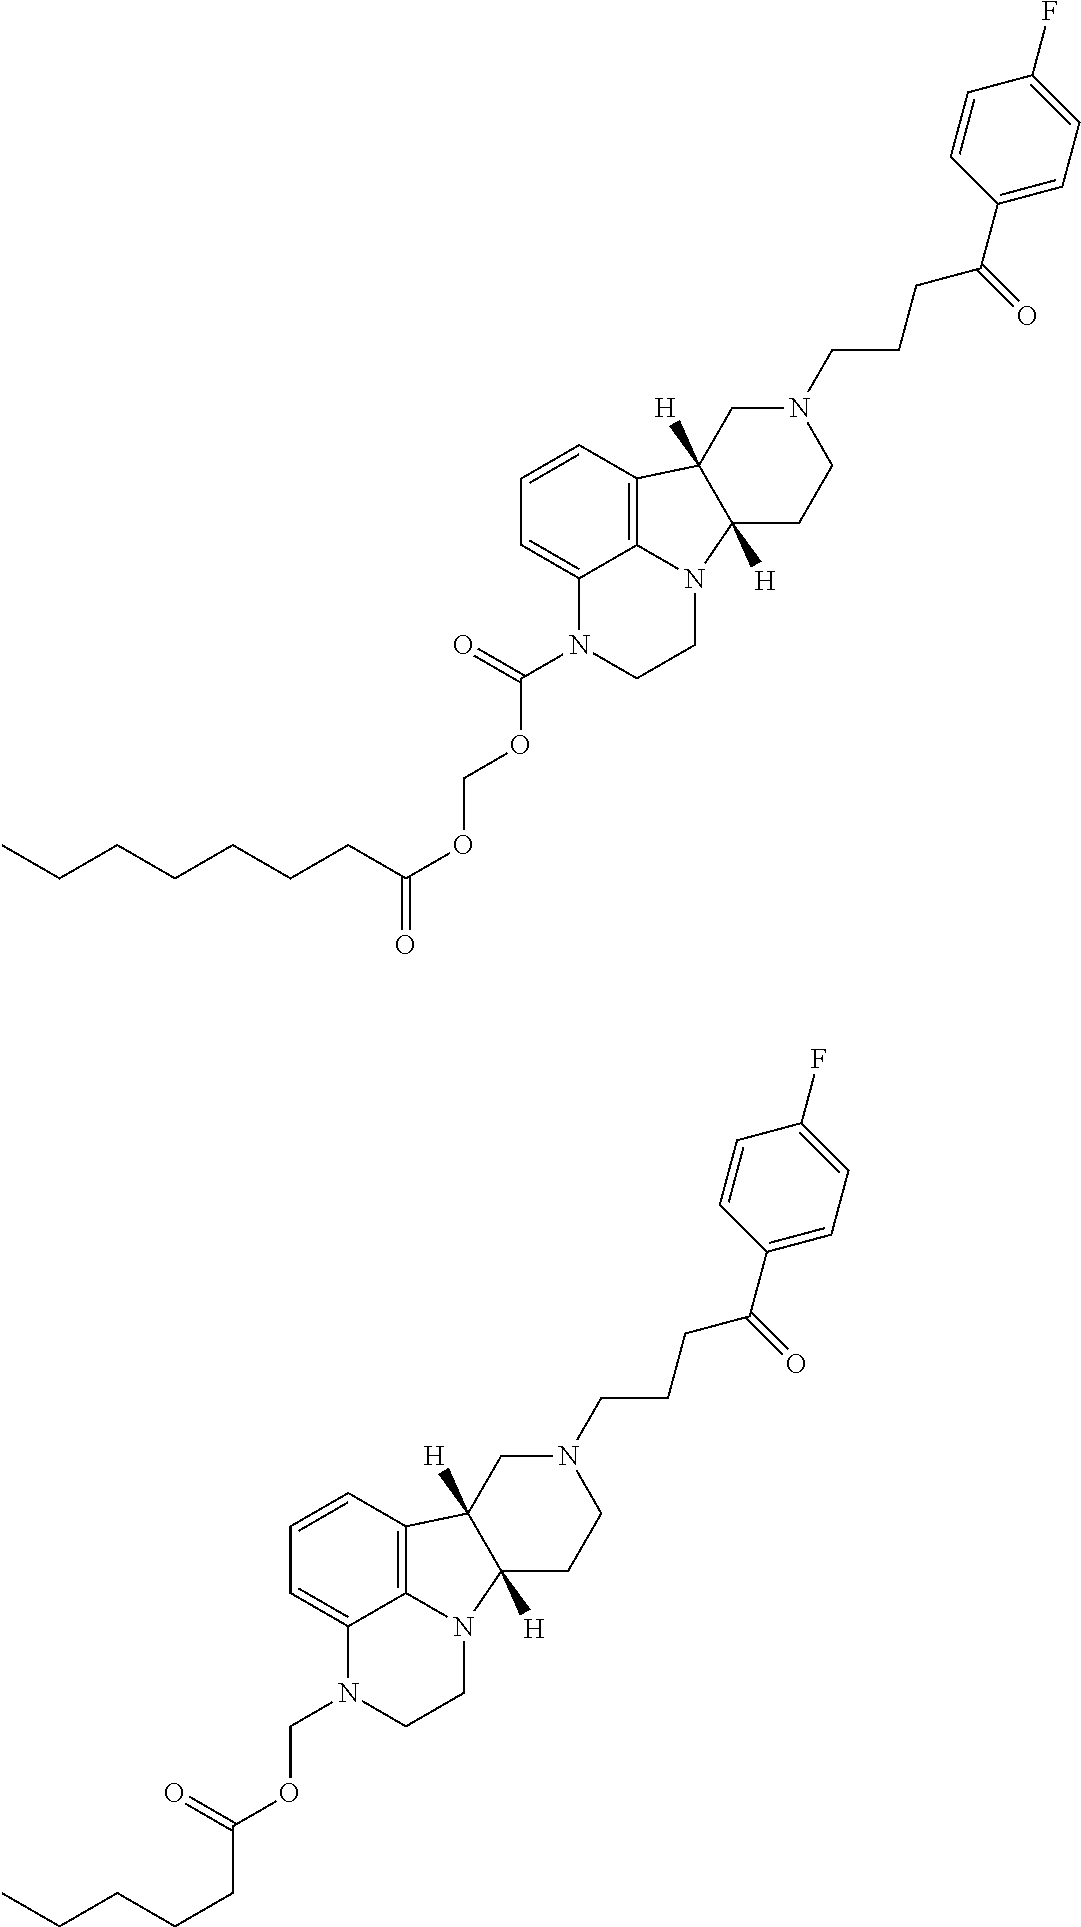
C1=CC=C2C3=C1C1([H])C([H])(N3CCN2C(=O)OCOC(CCCCCCC)=O)CCN(CCCC(C2=CC=C(F)C=C2)=O)C1.C1=CC=C2C3=C1C1([H])C([H])(N3CCN2COC(CCCCC)=O)CCN(CCCC(C2=CC=C(F)C=C2)=O)C1
